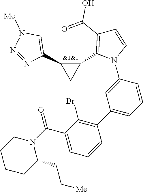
C1CCC(CC[Me])N(C(=O)C2=CC=CC(C3=CC=CC(N4C=CC(C(=O)O)=C4C4C(C5=CN([Me])N=N5)C4)=C3)=C2Br)C1
